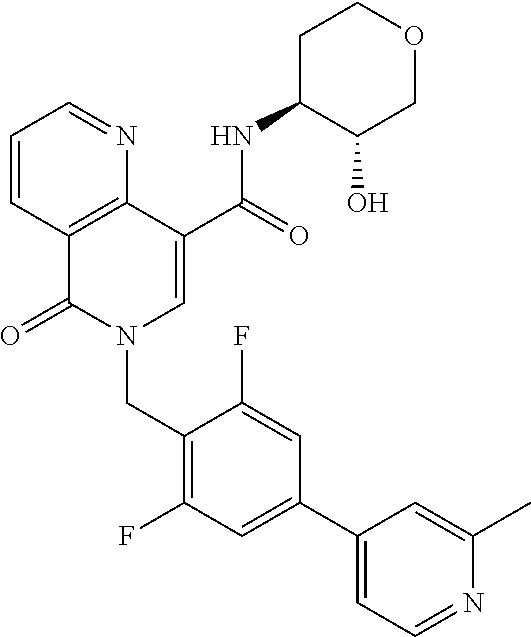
C1=CC2=C(N=C1)C(C(=O)NC1C(O)COCC1)=CN(CC1=C(F)C=C(C3=CC=NC(C)=C3)C=C1F)C2=O
